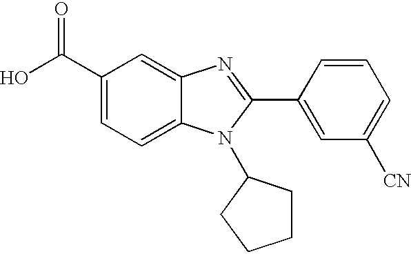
C1(C(O)=O)=CC=C2C(=C1)N=C(C1=CC([CN])=CC=C1)N2C1CCCC1
